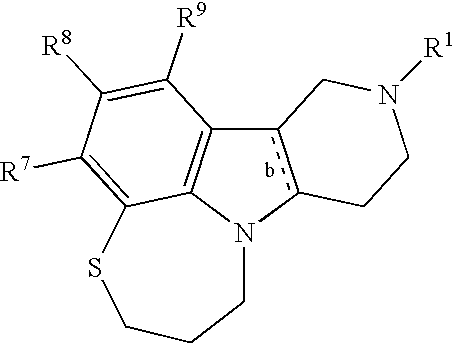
c12c(N3C4=C1C([R9])=C([R8])C([R7])=C4SCCC3)CCN([R1])C2
